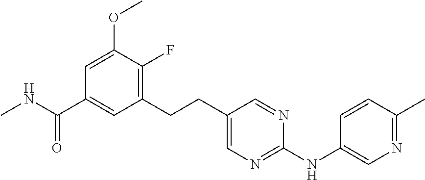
C1(CCC2=CN=C(NC3=CN=C(C)C=C3)N=C2)=C(F)C(OC)=CC(C(NC)=O)=C1
